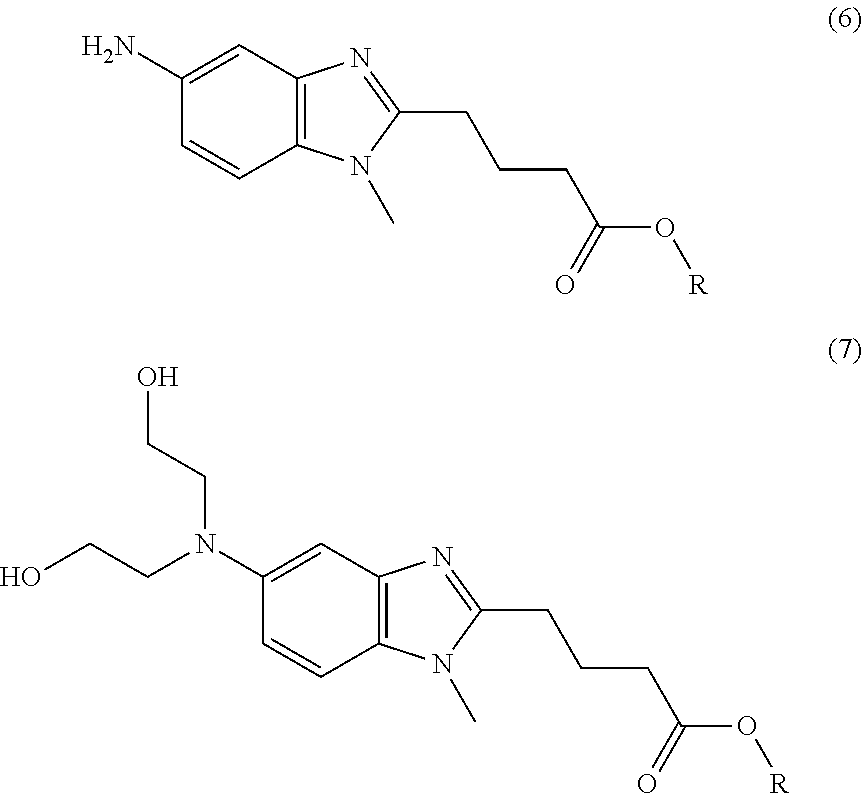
C12=C(C=C(N)C=C1)N=C(CCCC(O[R])=O)N2C.C12=C(C=C(N(CCO)CCO)C=C1)N=C(CCCC(O[R])=O)N2C
